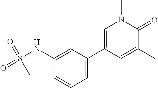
C1(NS(=O)(=O)C)=CC(C2=CN(C)C(=O)C(C)=C2)=CC=C1
